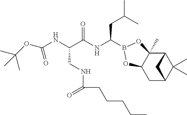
C1C2C(C)(C)C(C3(C)C1OB(C(NC(C(NC(=O)OC(C)(C)C)CNC(=O)CCCCC)=O)CC(C)C)O3)C2
